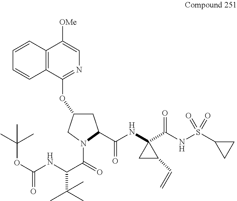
C1(OC2CC(C(NC3(C(NS(C4CC4)(=O)=O)=O)CC3C=C)=O)N(C(C(NC(OC(C)(C)C)=O)C(C)(C)C)=O)C2)=NC=C([OMe])C2=C1C=CC=C2
